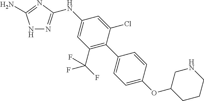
N1N=C(NC2=CC(C(F)(F)F)=C(C3=CC=C(OC4CCCNC4)C=C3)C(Cl)=C2)N=C1N
